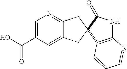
OC(C1=CN=C2C(=C1)CC1(C2)C2=C(NC1=O)N=CC=C2)=O
